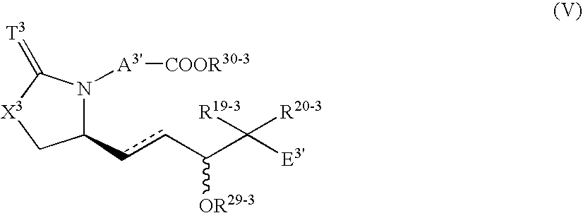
C1(ccC(C([E3'])([R19-3])[R20-3])[OR29-3])N([A3'][COOR30-3])C(=[T3])[X3]C1
